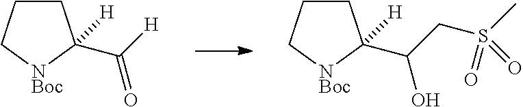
C1CC[NBoc]C1(C([H])=O)[H].C1CC[NBoc]C1(C(CS(C)(=O)=O)O)[H]
